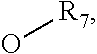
O[R7]
